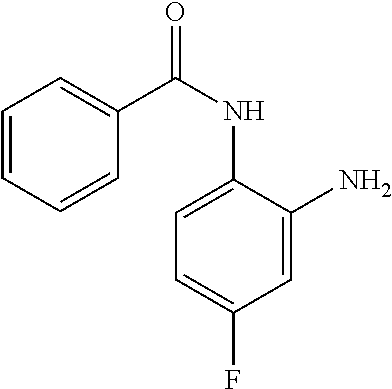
C1=CC=CC(C(NC2=CC=C(F)C=C2N)=O)=C1
